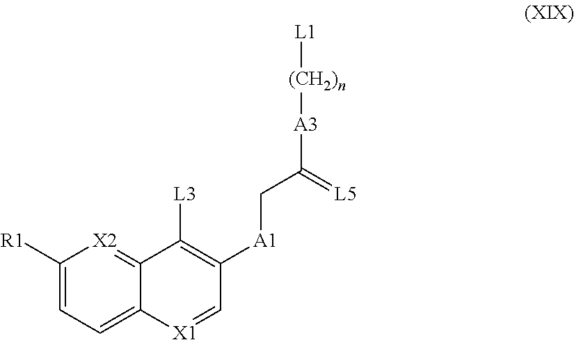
C1([R1])=CC=C2C(=[X2]1)C([L3])=C([A1]CC([A3][(CH2)n][L1])=[L5])C=[X1]2
